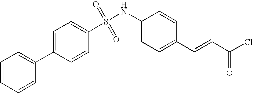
C1=CC=CC(C2=CC=C(S(NC3=CC=C(C=CC(Cl)=O)C=C3)(=O)=O)C=C2)=C1
